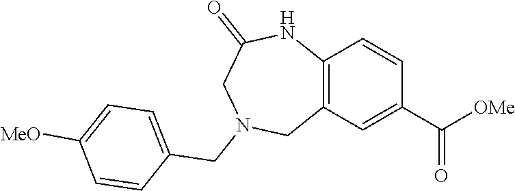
C12=C(C=C(C([OMe])=O)C=C1)CN(CC1=CC=C([MeO])C=C1)CC(=O)N2
